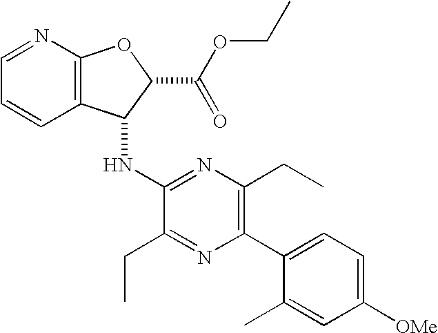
N(C1=NC(CC)=C(C2=CC=C([OMe])C=C2C)N=C1CC)C1C2=C(OC1C(=O)OCC)N=CC=C2
